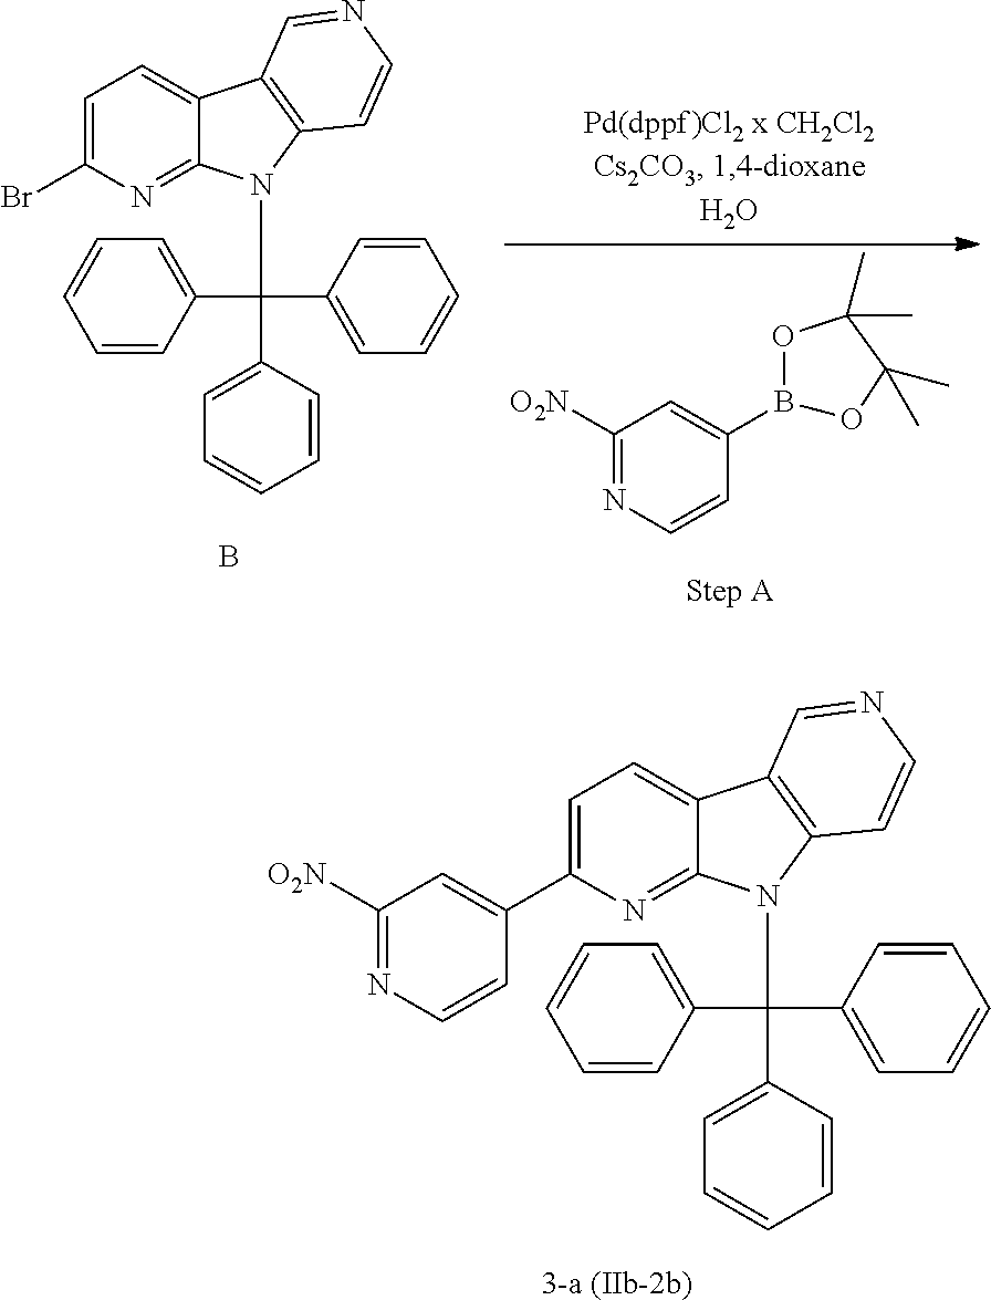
BrC1=CC=C2C(=N1)N(C(C1=CC=CC=C1)(C1=CC=CC=C1)C1=CC=CC=C1)C1=C2C=NC=C1.B.C1([O2N])=NC=CC(B2OC(C)(C)C(C)(C)O2)=C1.C1([O2N])=NC=CC(C2=CC=C3C(=N2)N(C(C2=CC=CC=C2)(C2=CC=CC=C2)C2=CC=CC=C2)C2=C3C=NC=C2)=C1.[3-a (IIb-2b)]
